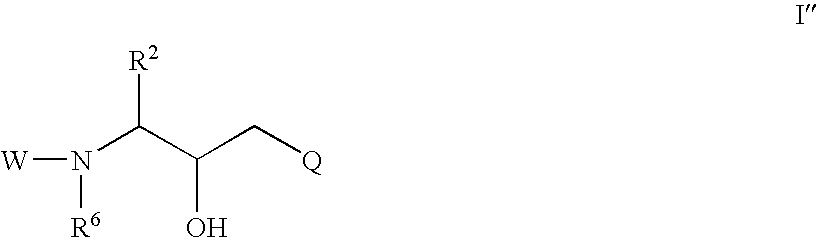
[W]N(C(C(C[Q])O)[R2])[R6]
